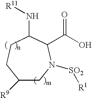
C1([R9])CN([SO2][R1])C(C(O)=O)C(N[R11])CC1
